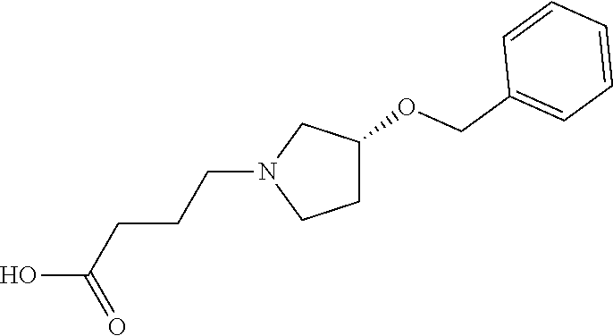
OC(CCCN1CCC(OCC2=CC=CC=C2)C1)=O
